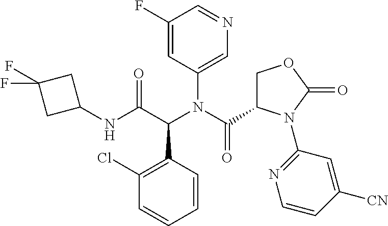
C1(Cl)=C(C(C(NC2CC(F)(F)C2)=O)N(C(C2COC(=O)N2C2=NC=CC([CN])=C2)=O)C2=CN=CC(F)=C2)C=CC=C1
